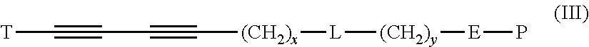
[T]C#CC#C[(CH2)x][L][(CH2)y][E]P
